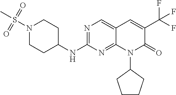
N1(S(C)(=O)=O)CCC(NC2=NC=C3C(=N2)N(C2CCCC2)C(=O)C(C(F)(F)F)=C3)CC1
